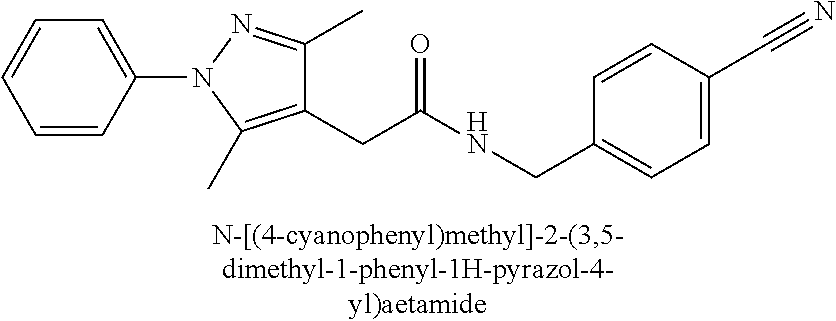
C1=CC(C#N)=CC=C1CNC(CC1=C(C)N(C2=CC=CC=C2)N=C1C)=O
